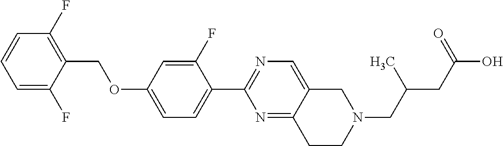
C1=C(F)C(COC2=CC=C(C3=NC=C4C(=N3)CCN(CC(C)CC(=O)O)C4)C(F)=C2)=C(F)C=C1
